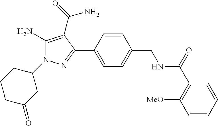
C1(N)=C(C(=O)N)C(C2=CC=C(CNC(=O)C3=C([MeO])C=CC=C3)C=C2)=NN1C1CC(=O)CCC1
